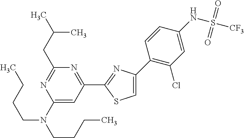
C1=C(C2=C(Cl)C=C(NS(=O)(=O)[CF3])C=C2)N=C(C2=NC(CC(C)C)=NC(N(CCCC)CCCC)=C2)S1
